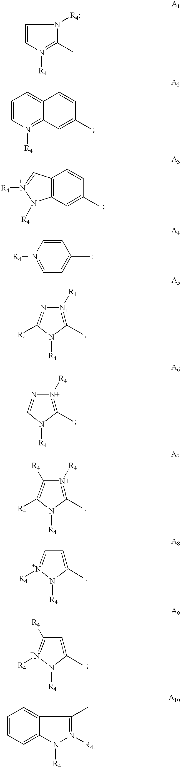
C1=C[N+]([R4])=C(C)N1[R4].C1=C[N+]([R4])=C2C(=C1)C=CC(C)=C2.C12=C(C=C(C)C=C1)N([R4])N([R4])=C2.[R4][N+]1=CC=C(C)C=C1.C1(C)=[N+]([R4])N=C([R4])N1[R4].C1(C)=[N+]([R4])N=CN1[R4].C1(C)=[N+]([R4])C([R4])=C([R4])N1[R4].C1(C)=CC=[N+]([R4])N1[R4].C1(C)=CC([R4])=[N+]([R4])N1[R4].C1=CC=C2C(=C1)C(C)=[N+]([R4])N2[R4]
